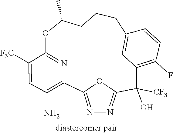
N1=C2OC(=N1)C(O)([CF3])C1=C(F)C=CC(=C1)CCCC(C)OC1=NC2=C(N)C=C1[F3C]
